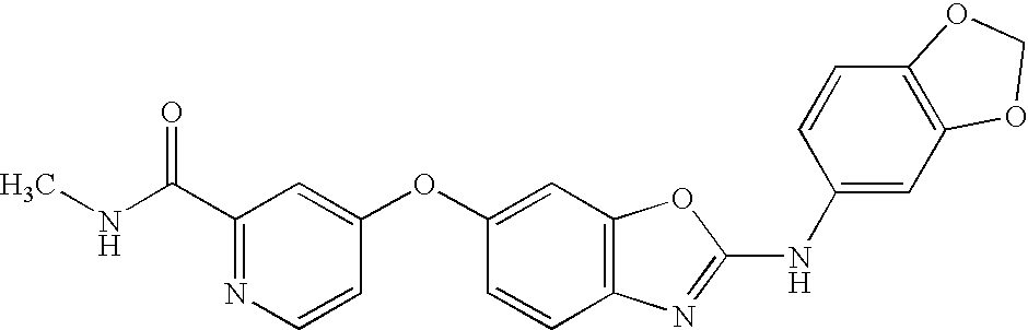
C1(C(NC)=O)=NC=CC(OC2=CC3=C(C=C2)N=C(NC2=CC4=C(C=C2)OCO4)O3)=C1
